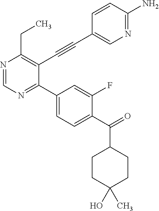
N1=CN=C(C2=CC=C(C(=O)C3CCC(O)(C)CC3)C(F)=C2)C(C#CC2=CN=C(N)C=C2)=C1CC
